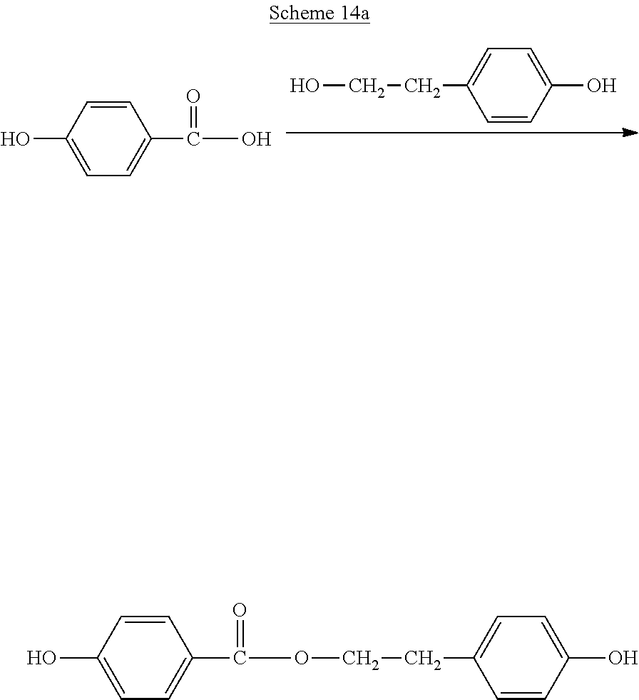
OCCC1=CC=C(O)C=C1.C1=C(O)C=CC(C(O)=O)=C1.C1=C(O)C=CC(C(=O)OCCC2=CC=C(O)C=C2)=C1
